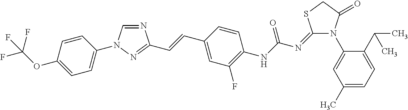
N1=CN(C2=CC=C(OC(F)(F)F)C=C2)N=C1C=CC1=CC(F)=C(NC(=O)N=C2N(C3=CC(C)=CC=C3C(C)C)C(=O)CS2)C=C1
